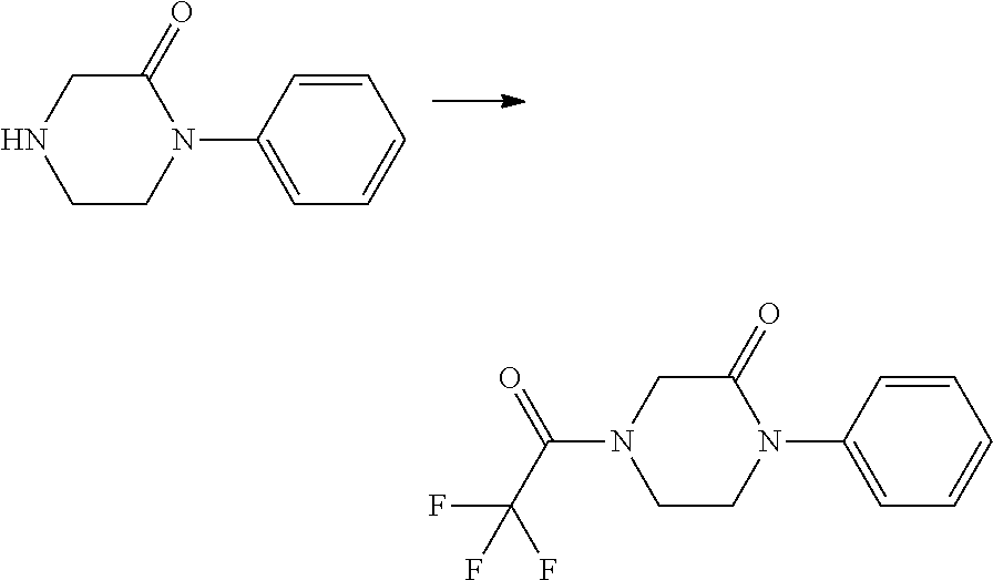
N1(C2=CC=CC=C2)C(=O)CNCC1.N1(C2=CC=CC=C2)C(=O)CN(C(C(F)(F)F)=O)CC1
